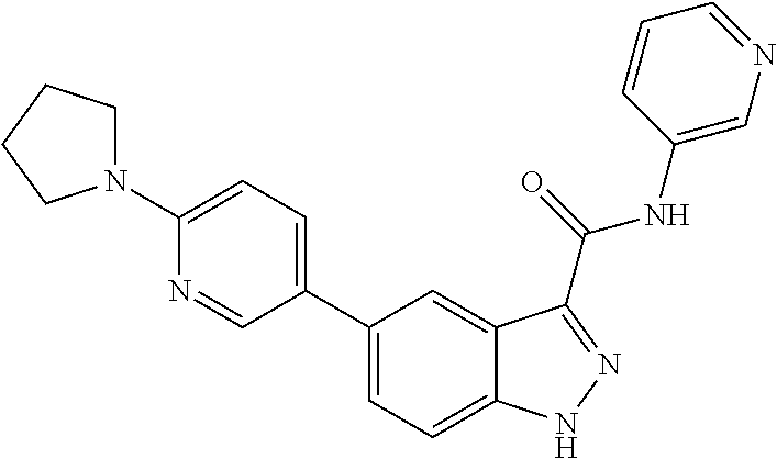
C1=C(N2CCCC2)N=CC(C2=CC=C3C(=C2)C(C(NC2=CN=CC=C2)=O)=NN3)=C1
